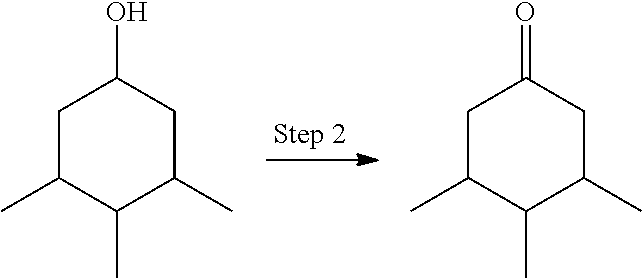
C1C(C)C(C)C(C)CC1O.C1C(C)C(C)C(C)CC1=O
